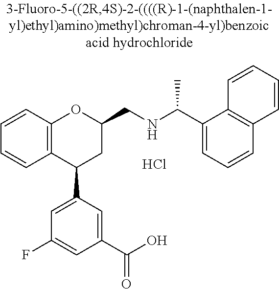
C12=C(C(C3=CC(F)=CC(C(O)=O)=C3)CC(CNC(C)C3=CC=CC4=C3C=CC=C4)O1)C=CC=C2.Cl
